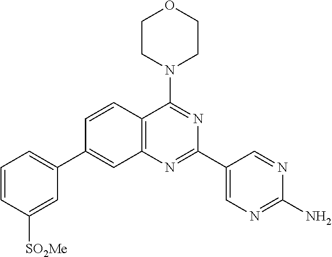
C1=CC([SO2Me])=CC(C2=CC3=C(C=C2)C(N2CCOCC2)=NC(C2=CN=C(N)N=C2)=N3)=C1
